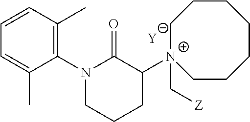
C1CCCCCC[N+]1(C1C(=O)N(C2=C(C)C=CC=C2C)CCC1)C[Z].[Y]
